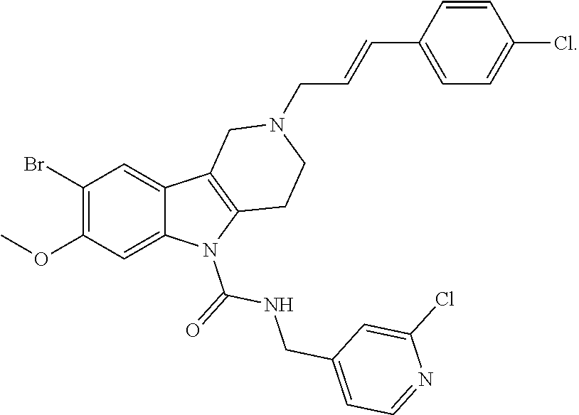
C1(Br)=C(OC)C=C2C(=C1)C1=C(N2C(=O)NCC2=CC=NC(Cl)=C2)CCN(CC=CC2=CC=C(Cl)C=C2)C1
